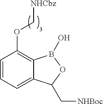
C1=CC=C2C(=C1OC[NHCbz])B(O)OC2C[NHBoc]
